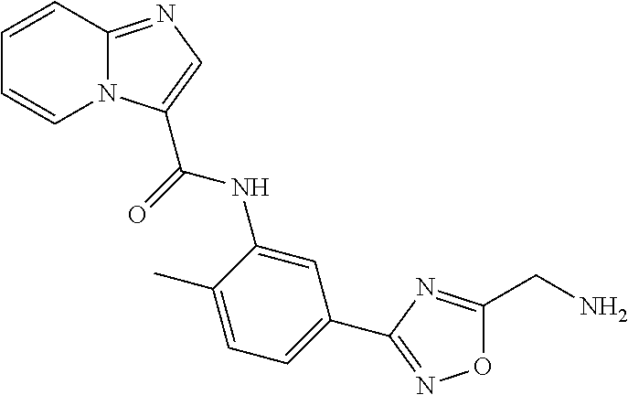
N12C(=NC=C1C(=O)NC1=CC(C3=NOC(CN)=N3)=CC=C1C)C=CC=C2
